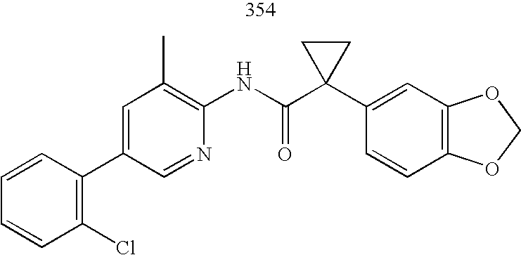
C1(C2=C(Cl)C=CC=C2)=CC(C)=C(NC(C2(C3=CC4=C(C=C3)OCO4)CC2)=O)N=C1
